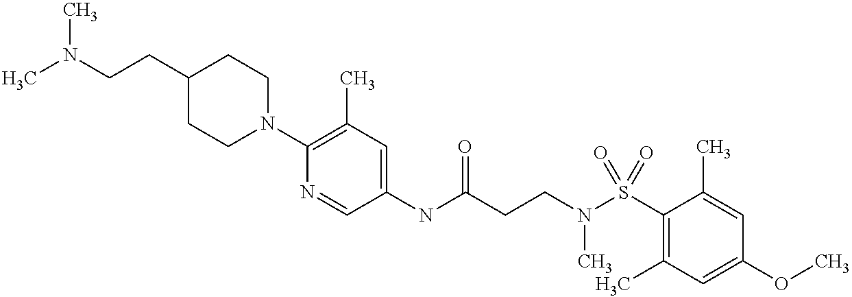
C1(NC(CCN(S(C2=C(C)C=C(OC)C=C2C)(=O)=O)C)=O)=CC(C)=C(N2CCC(CCN(C)C)CC2)N=C1
